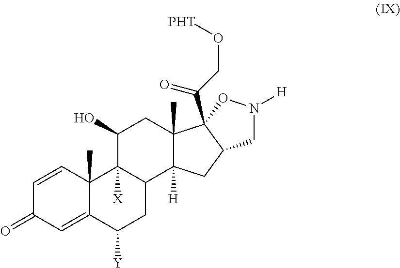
C1=CC2(C)C(=CC1=O)C([Y])CC1C2([X])C(O)CC2(C)C1([H])CC1CN([H])OC21C(CO[PHT])=O
